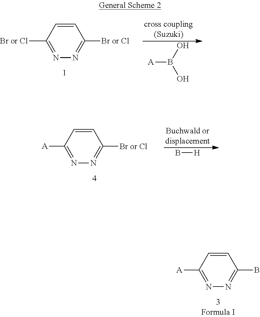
N1=C([A])C=CC(B)=N1.N1=C([Br or Cl])C=CC([Br or Cl])=N1.[A]B(O)O.N1=C([A])C=CC([Br or Cl])=N1.B[H]
